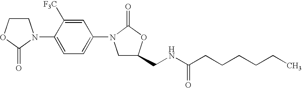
C1COC(=O)N1C1=CC=C(N2CC(CNC(CCCCCC)=O)OC2=O)C=C1[F3C]
